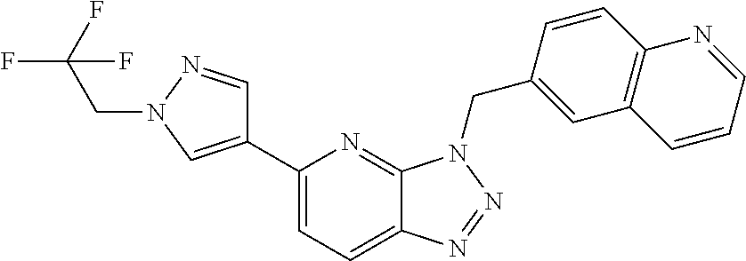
C1(C2=CN(CC(F)(F)F)N=C2)=CC=C2C(=N1)N(CC1=CC3=C(C=C1)N=CC=C3)N=N2
